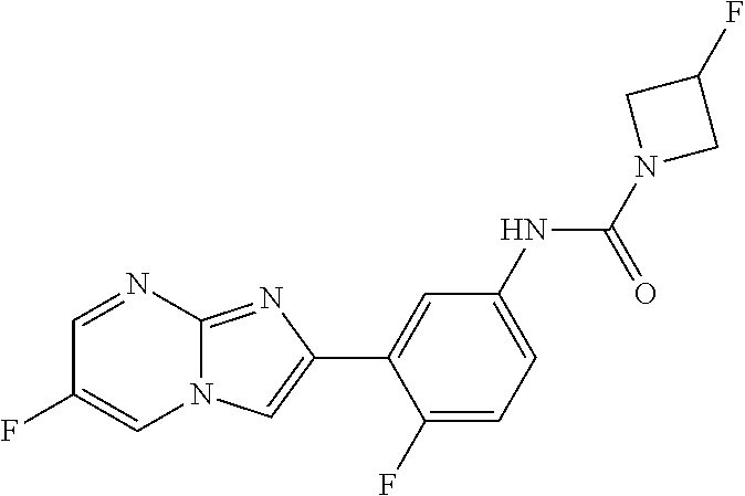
C1=NC2=NC(C3=CC(NC(N4CC(F)C4)=O)=CC=C3F)=CN2C=C1F
